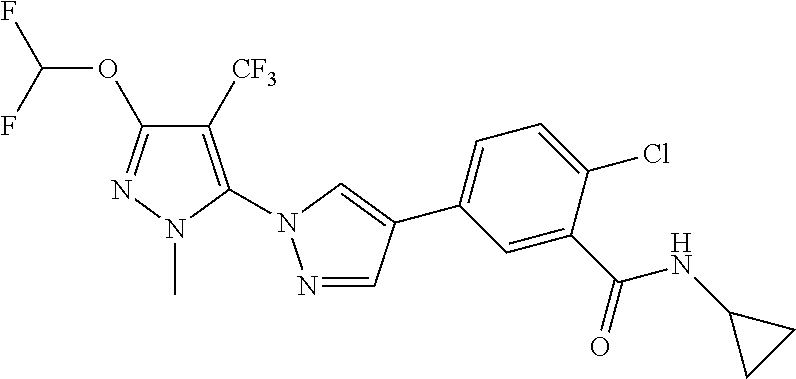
C1([CF3])=C(N2N=CC(C3=CC=C(Cl)C(C(NC4CC4)=O)=C3)=C2)N(C)N=C1OC(F)F
